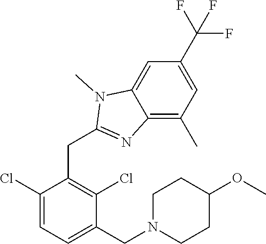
C1(Cl)=CC=C(CN2CCC(OC)CC2)C(Cl)=C1CC1=NC2=C(C)C=C(C(F)(F)F)C=C2N1C
